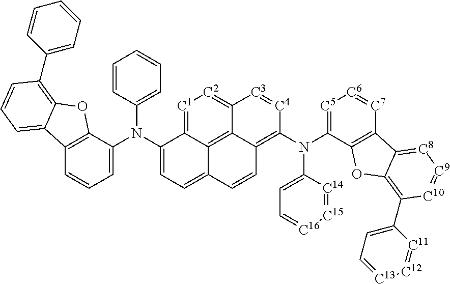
C12=C(C(N(C3=CC=C4C5=C6C(=[C2][C1]=C35)[C3]=[C4]C(N(C3=[C5][C6]=[C7]C5=C3OC3=C(C7=CC=[C13][C12]=[C11]7)[C10]=[C9][C8]=C53)C3=CC=[C16][C15]=[C14]3)=C6C=C4)C3=CC=CC=C3)=CC=C1)OC1=C(C3=CC=CC=C3)C=CC=C21
